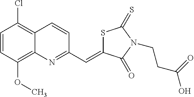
S1C(=CC2=NC3=C(OC)C=CC(Cl)=C3C=C2)C(=O)N(CCC(O)=O)C1=S
